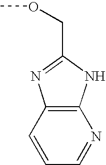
C12=C(NC(COC)=N1)N=CC=C2
